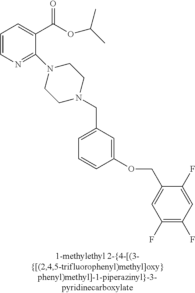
C1=CN=C(N2CCN(CC3=CC=CC(OCC4=CC(F)=C(F)C=C4F)=C3)CC2)C(C(OC(C)C)=O)=C1
